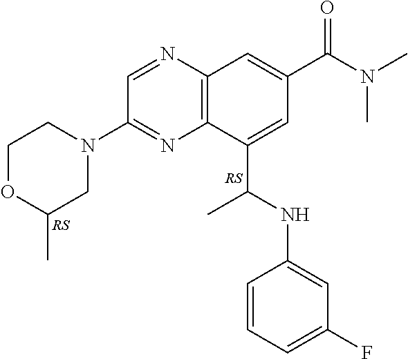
C(C1=CC(C(N(C)C)=O)=CC2=C1N=C(N1CCOC(C)C1)C=N2)(NC1=CC(F)=CC=C1)C
